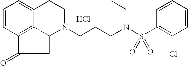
Cl.C12=C3C=CC=C1CCN(CCCN(S(C1=C(Cl)C=CC=C1)(=O)=O)CC)C2CC3=O
